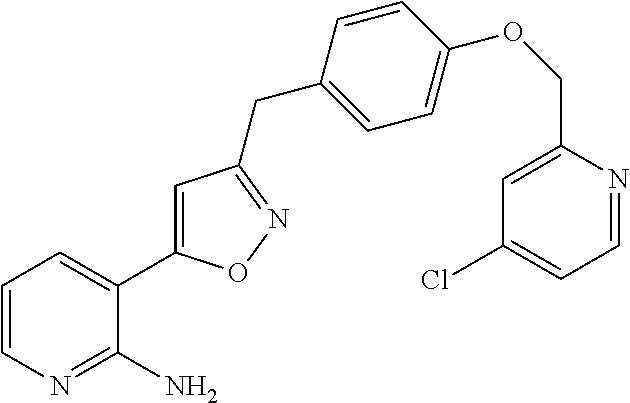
C1=CN=C(N)C(C2=CC(CC3=CC=C(OCC4=CC(Cl)=CC=N4)C=C3)=NO2)=C1
